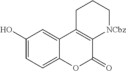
C1(O)=CC=C2C(=C1)C1=C(C(=O)O2)[NCbz]CCC1
